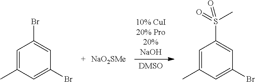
C1=C(C)C=C(Br)C=C1Br.[NaO2SMe].C1=C(C)C=C(Br)C=C1S(C)(=O)=O
